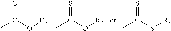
O=C(C)O[R7].S=C(C)O[R7].S=C(C)S[R7]
